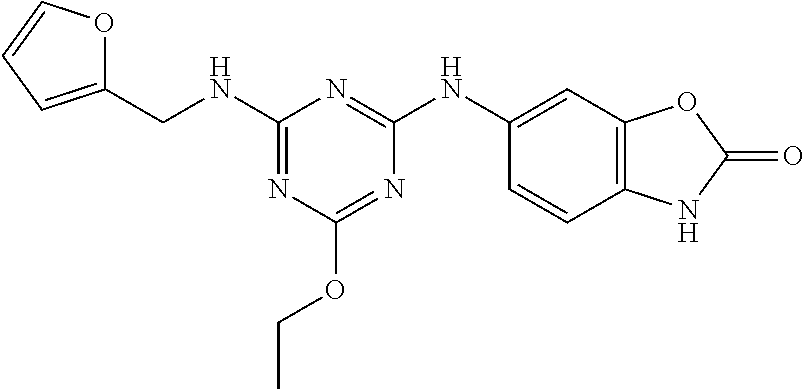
C1(NCC2=CC=CO2)=NC(OCC)=NC(NC2=CC3=C(C=C2)NC(=O)O3)=N1
